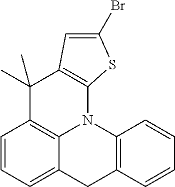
C1=CC=C2C3=C1C(C)(C)C1=C(N3C3=C(C2)C=CC=C3)SC(Br)=C1
